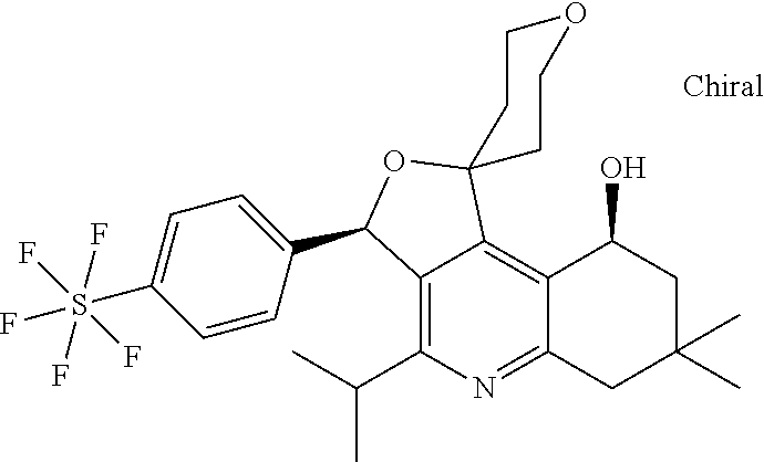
C1=CC(C2C3=C(C(C)C)N=C4C(=C3C3(O2)CCOCC3)C(O)CC(C)(C)C4)=CC=C1S(F)(F)(F)(F)F
